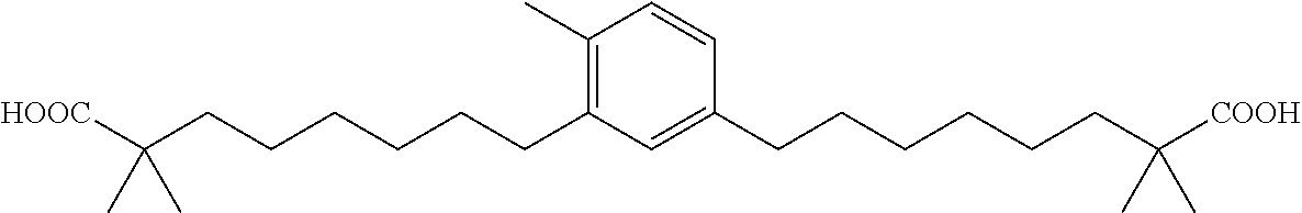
C1(C)=C(CCCCCCC([HOOC])(C)C)C=C(CCCCCCC([COOH])(C)C)C=C1
